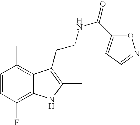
C1=CC(F)=C2C(=C1C)C(CCNC(=O)C1=CC=NO1)=C(C)N2
